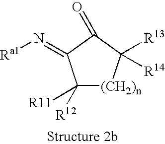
C1([R12])([R11])[(CH2)n]C([R13])([R14])C(=O)C1=N[Ra1]
